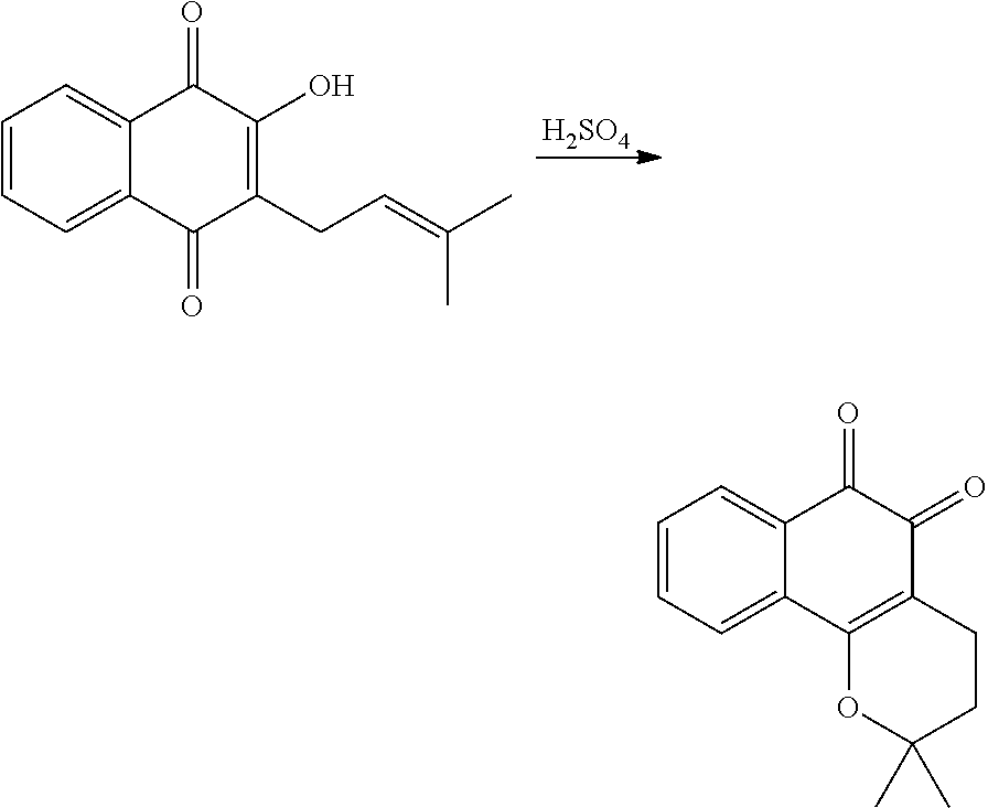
[H2SO4].C1=CC=C2C(=C1)C(=O)C(O)=C(CC=C(C)C)C2=O.C1=CC=C2C(=C1)C(=O)C(=O)C1=C2OC(C)(C)CC1
